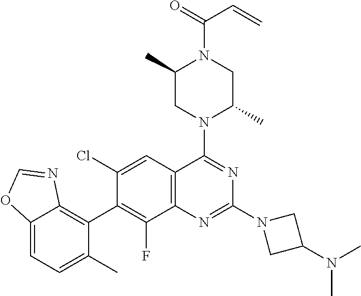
C12=C(C=C(Cl)C(C3=C4C(=CC=C3C)OC=N4)=C1F)C(N1C(C)CN(C(=O)C=C)C(C)C1)=NC(N1CC(N(C)C)C1)=N2
